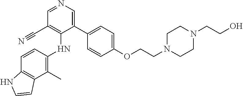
C1(C)=C(NC2=C(C#N)C=NC=C2C2=CC=C(OCCN3CCN(CCO)CC3)C=C2)C=CC2=C1C=CN2
